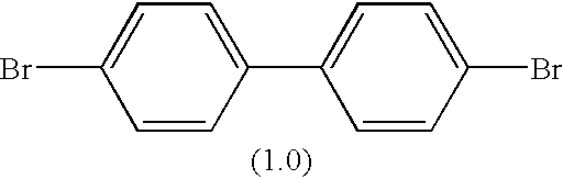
BrC1=CC=C(C2=CC=C(Br)C=C2)C=C1
